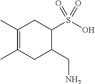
C1(C)=C(C)CC(CN)C(S(O)(=O)=O)C1
